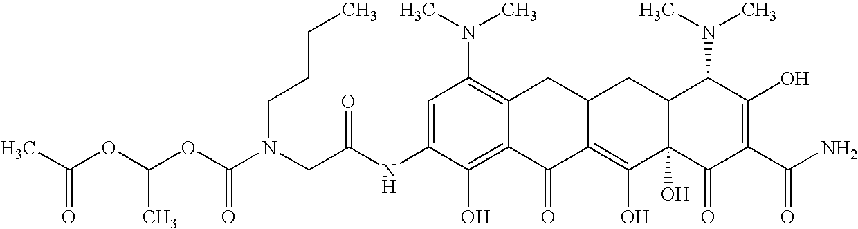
N(CC(NC1=CC(N(C)C)=C2C(=C1O)C(=O)C1=C(O)C3(O)C(CC1C2)C(N(C)C)C(O)=C(C(N)=O)C3=O)=O)(C(OC(OC(C)=O)C)=O)CCCC
